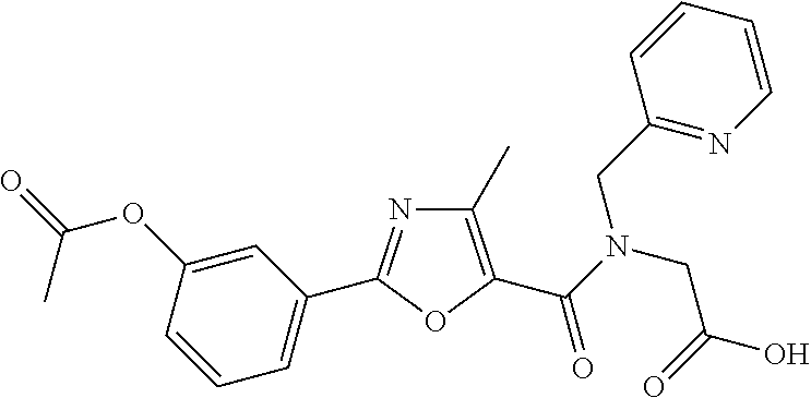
N1=C(C2=CC=CC(OC(=O)C)=C2)OC(C(N(CC2=NC=CC=C2)CC(O)=O)=O)=C1C
